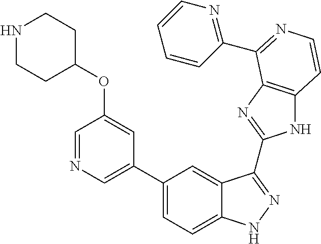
C1(C2=CN=CC(OC3CCNCC3)=C2)=CC=C2C(=C1)C(C1=NC3=C(N1)C=CN=C3C1=NC=CC=C1)=NN2
